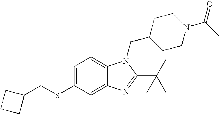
C12=CC(SCC3CCC3)=CC=C1N(CC1CCN(C(=O)C)CC1)C(C(C)(C)C)=N2
